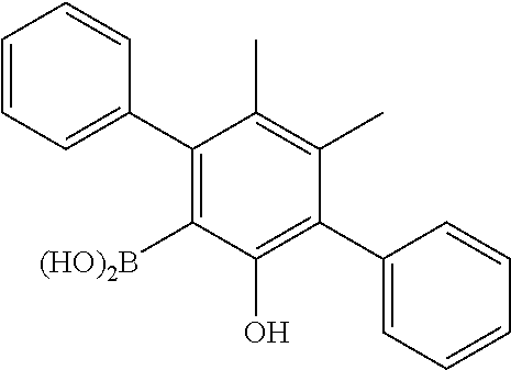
C1(C2=CC=CC=C2)=C([(HO)2B])C(O)=C(C2=CC=CC=C2)C(C)=C1C
